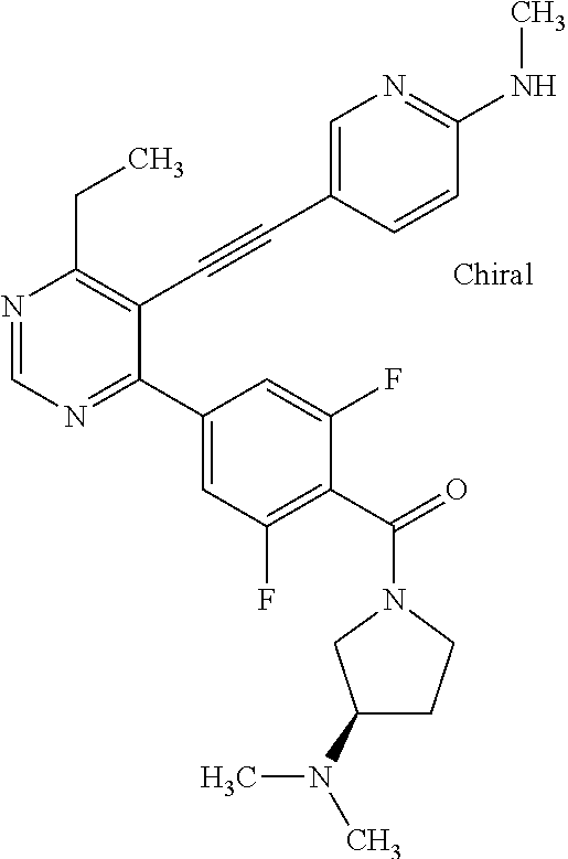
N1=CN=C(C2=CC(F)=C(C(N3CC(N(C)C)CC3)=O)C(F)=C2)C(C#CC2=CN=C(NC)C=C2)=C1CC
